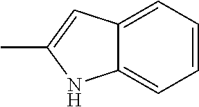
C12=CC=CC=C1NC(C)=C2
